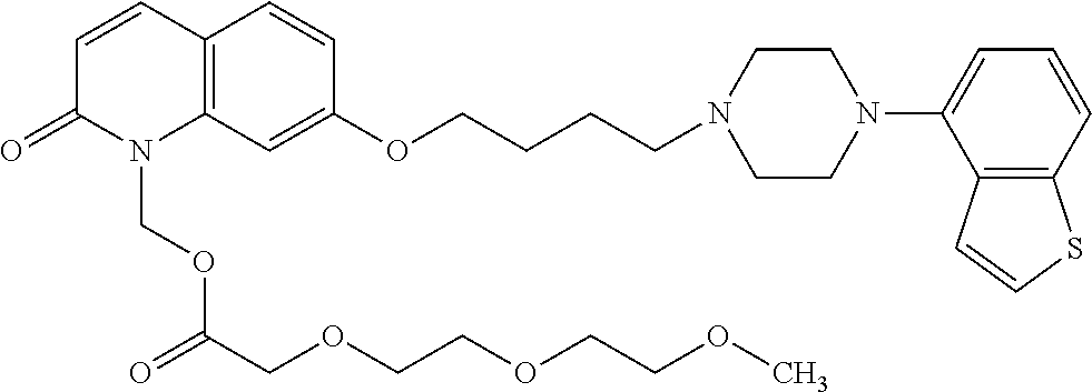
C12=C(C=C(OCCCCN3CCN(C4=CC=CC5=C4C=CS5)CC3)C=C1)N(COC(COCCOCCOC)=O)C(=O)C=C2
